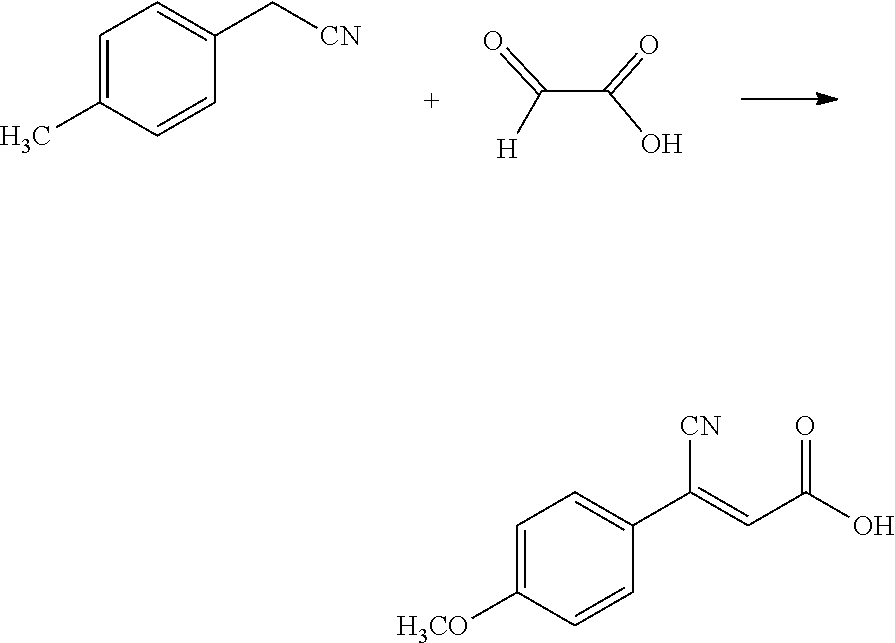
C1=C(C)C=CC(C[CN])=C1.C(C(=O)O)([H])=O.C1=C([H3CO])C=CC(C(=CC(O)=O)[CN])=C1
